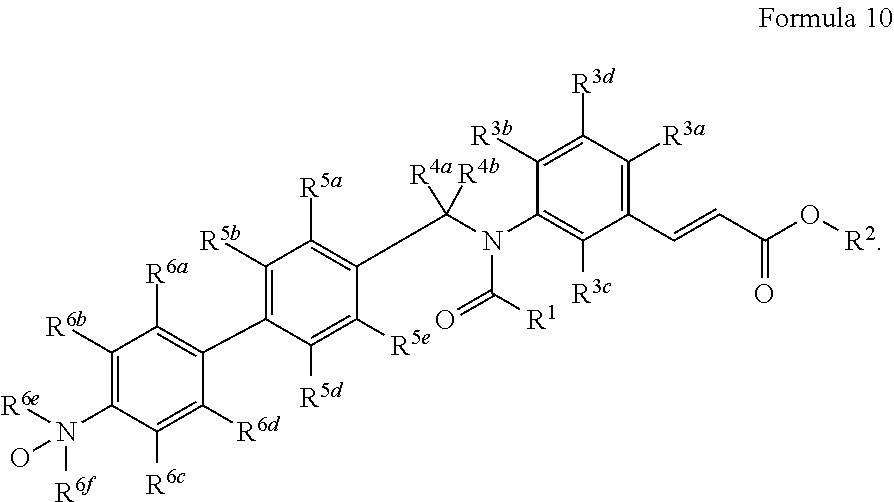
C1([R5b])=C(C2=C([R6a])C([R6b])=C(N([R6e])([R6f])O)C([R6c])=C2[R6d])C([R5d])=C([R5e])C(C(N(C2=C([R3c])C(C=CC(O[R2])=O)=C([R3a])C([R3d])=C2[R3b])C([R1])=O)([R4a])[R4b])=C1[R5a]
